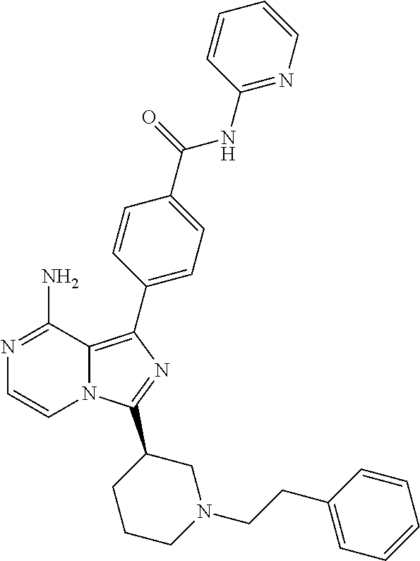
N1=C(N)C2=C(C3=CC=C(C(=O)NC4=NC=CC=C4)C=C3)N=C(C3CCCN(CCC4=CC=CC=C4)C3)N2C=C1
